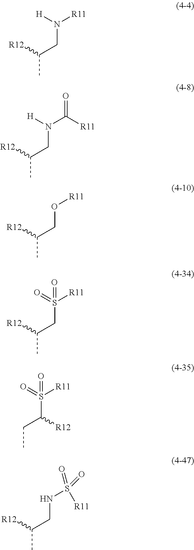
[R12]C(CN([R11])[H])C.[R12]C(CN(C([R11])=O)[H])C.[R12]C(CO[R11])C.[R12]C(CS([R11])(=O)=O)C.C(C(S([R11])(=O)=O)[R12])C.[R12]C(CNS([R11])(=O)=O)C
